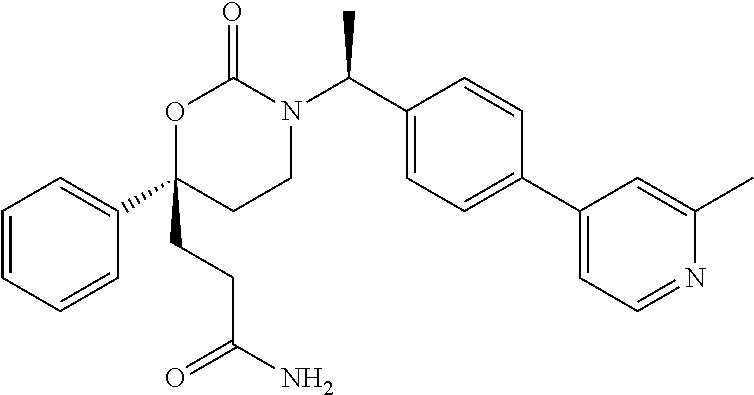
C1=CC=CC(C2(CCC(N)=O)CCN(C(C3=CC=C(C4=CC=NC(C)=C4)C=C3)C)C(=O)O2)=C1
